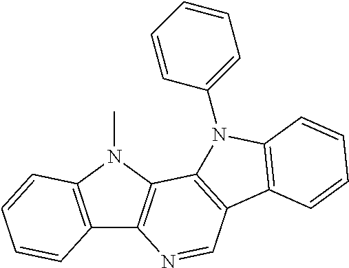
C12=C(N(C)C3=C1N=CC1=C3N(C3=CC=CC=C3)C3=C1C=CC=C3)C=CC=C2
